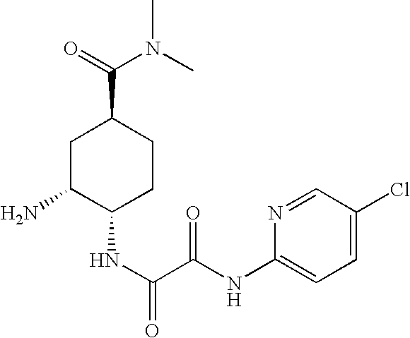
C1=C(Cl)C=NC(NC(=O)C(NC2CCC(C(=O)N(C)C)CC2N)=O)=C1
